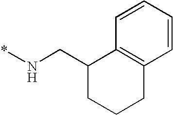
C(N*)C1CCCC2=C1C=CC=C2
